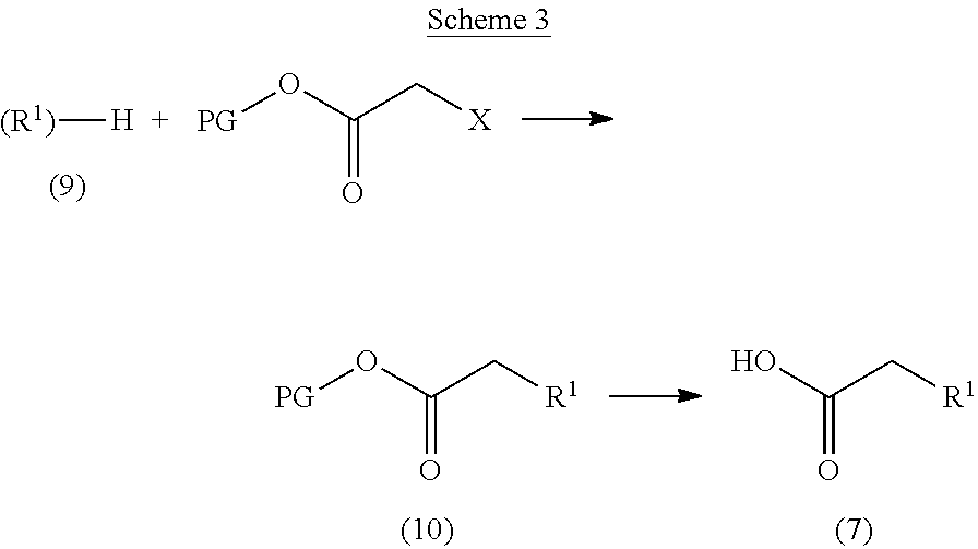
[(R1)][H].[PG]OC(C[X])=O.[PG]OC(C[R1])=O.OC(C[R1])=O
